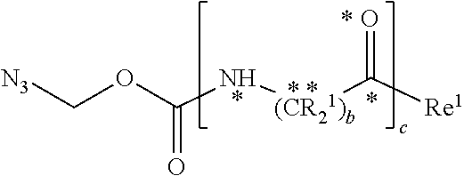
N([(CR21)b]C(=O)[Re1])C(OC[N3])=O
